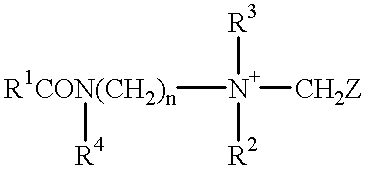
[R1CON(CH2)n]([N+]([CH2Z])([R2])[R3])[R4]
